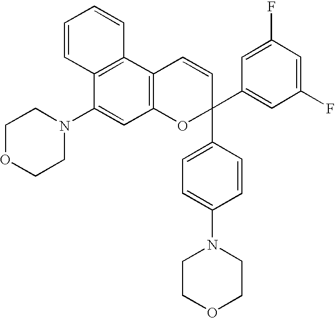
C1CN(C2=CC3=C(C4=C2C=CC=C4)C=CC(C2=CC(F)=CC(F)=C2)(C2=CC=C(N4CCOCC4)C=C2)O3)CCO1
